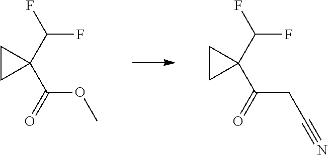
C1CC1(C(F)F)C(CC#N)=O.C1CC1(C(F)F)C(OC)=O
